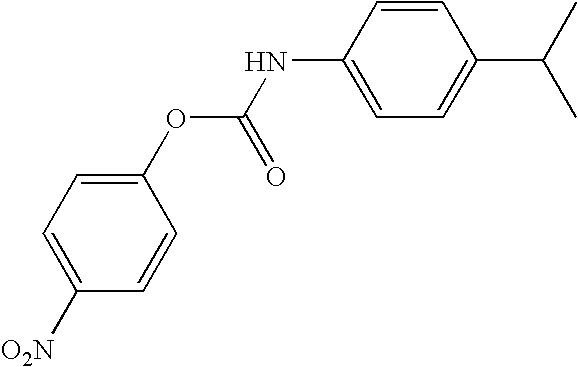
C1(NC(OC2=CC=C([O2N])C=C2)=O)=CC=C(C(C)C)C=C1
